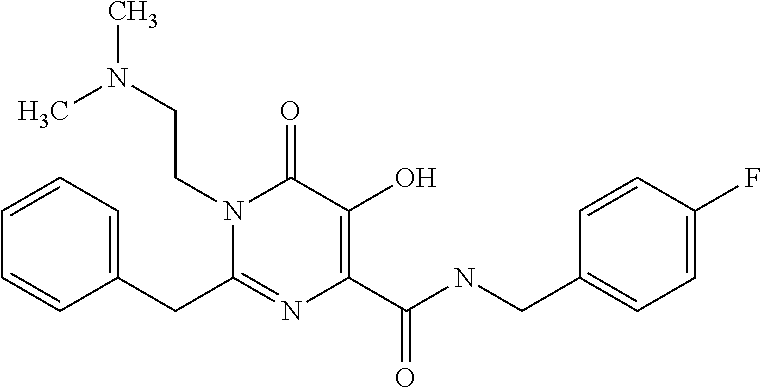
C1=CC=C(CC2=NC(C(NCC3=CC=C(F)C=C3)=O)=C(O)C(=O)N2CCN(C)C)C=C1
